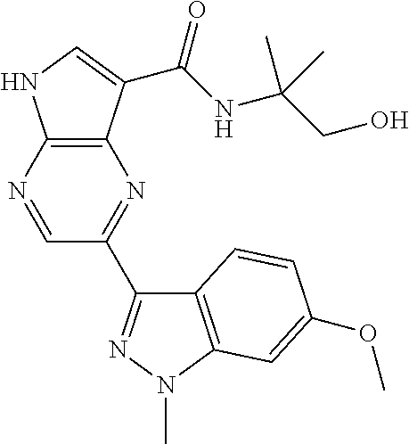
C12=C(N=CC(C3=NN(C)C4=C3C=CC(OC)=C4)=N1)NC=C2C(NC(CO)(C)C)=O
